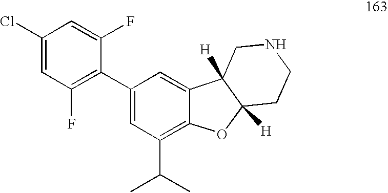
C1(Cl)=CC(F)=C(C2=CC(C(C)C)=C3C(=C2)C2([H])C([H])(O3)CCNC2)C(F)=C1
